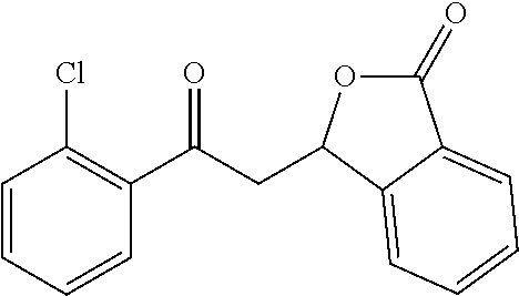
C1=CC=CC(C(CC2OC(=O)C3=CC=CC=C23)=O)=C1Cl
